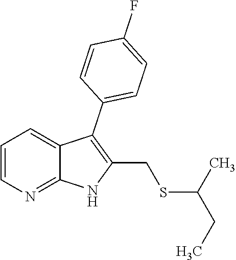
C1=CN=C2C(=C1)C(C1=CC=C(F)C=C1)=C(CSC(CC)C)N2
